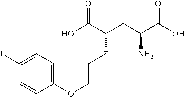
C(C(CC(C(O)=O)N)C(O)=O)CCOC1=CC=C(I)C=C1
